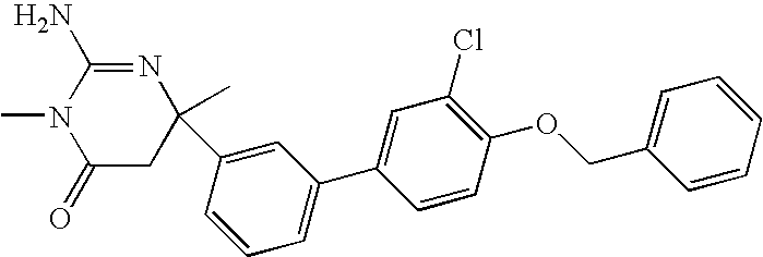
C1(=O)CC(C)(C2=CC(C3=CC(Cl)=C(OCC4=CC=CC=C4)C=C3)=CC=C2)N=C(N)N1C
